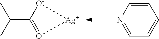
C(C1=O[Ag][O-]1)(C)C.C1=CN=CC=C1
